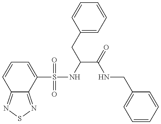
C12=NSN=C1C(S(NC(CC1=CC=CC=C1)C(=O)NCC1=CC=CC=C1)(=O)=O)=CC=C2
